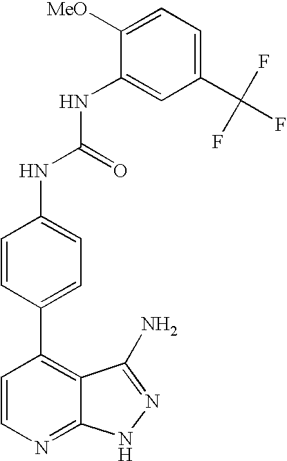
C1(C(F)(F)F)=CC=C([MeO])C(NC(NC2=CC=C(C3=C4C(=NC=C3)NN=C4N)C=C2)=O)=C1
